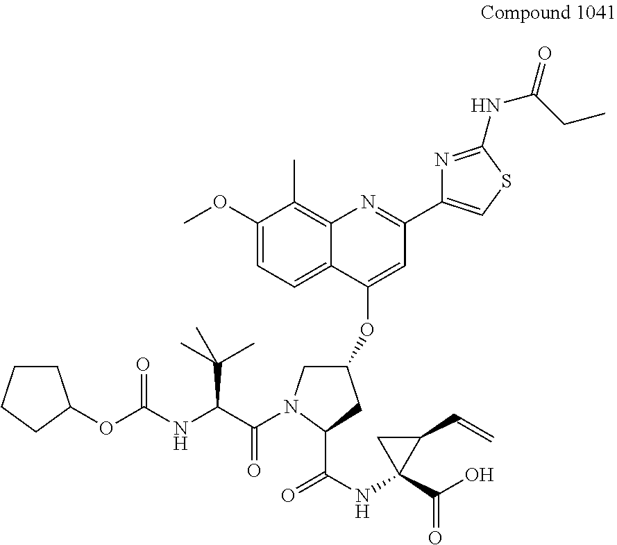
O(C(NC(C(=O)N1CC(OC2=CC(C3=CSC(NC(=O)CC)=N3)=NC3=C(C)C(OC)=CC=C23)CC1C(NC1(C(O)=O)C(C=C)C1)=O)C(C)(C)C)=O)C1CCCC1
